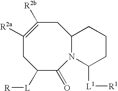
C1([R2a])=C([R2b])CC2N(C(=O)C([L][R])C1)C([L1][R1])CCC2
